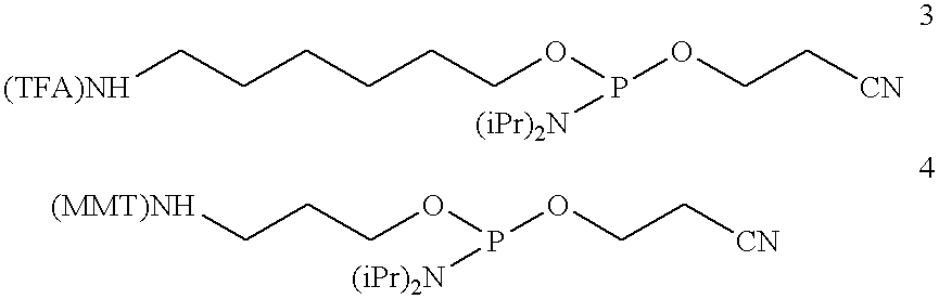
[(TFA)NH]CCCCCCOP(OCC[CN])[(iPr)2N].[(MMT)NH]CCCOP(OCC[CN])[(iPr)2N]
